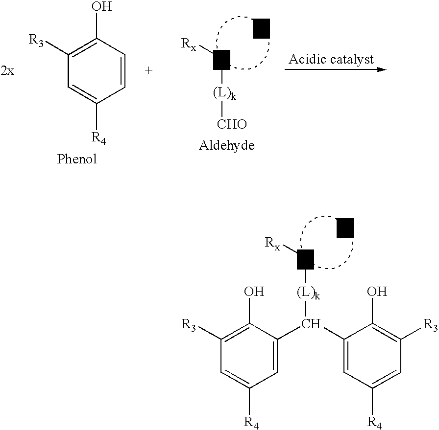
[(L)k](C[Rx])C(C1=CC([R4])=CC([R3])=C1O)C1=CC([R4])=CC([R3])=C1O.[(L)k](C[Rx])[CHO].C1=CC(O)=C([R3])C=C1[R4]
